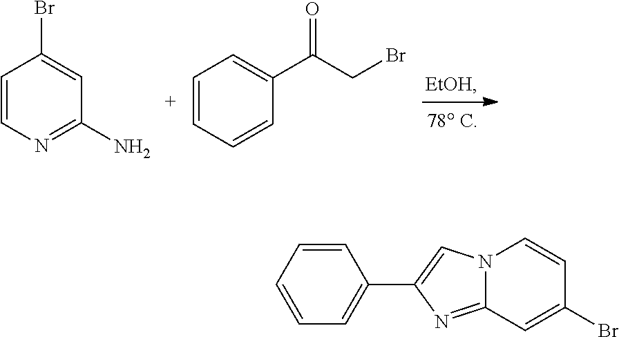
C1=CN=C(N)C=C1Br.C1=CC=CC(C(CBr)=O)=C1.C1=CC=CC(C2=CN3C(=N2)C=C(Br)C=C3)=C1
